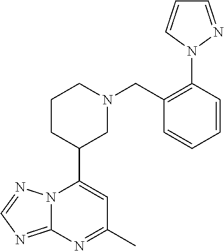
N12C(=NC=N1)N=C(C)C=C2C1CN(CC2=C(N3N=CC=C3)C=CC=C2)CCC1
